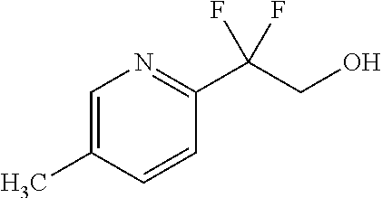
OCC(C1=NC=C(C)C=C1)(F)F
